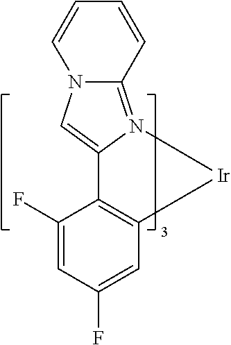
C1=C(F)C=C(F)C2=C1[Ir]N1=C3N(C=C21)C=CC=C3
